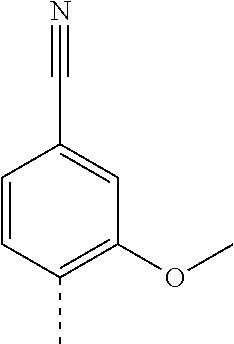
C1=CC(C)=C(OC)C=C1C#N
